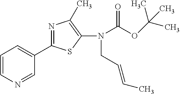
C1(C2=NC(C)=C(N(C(OC(C)(C)C)=O)CC=CC)S2)=CC=CN=C1
